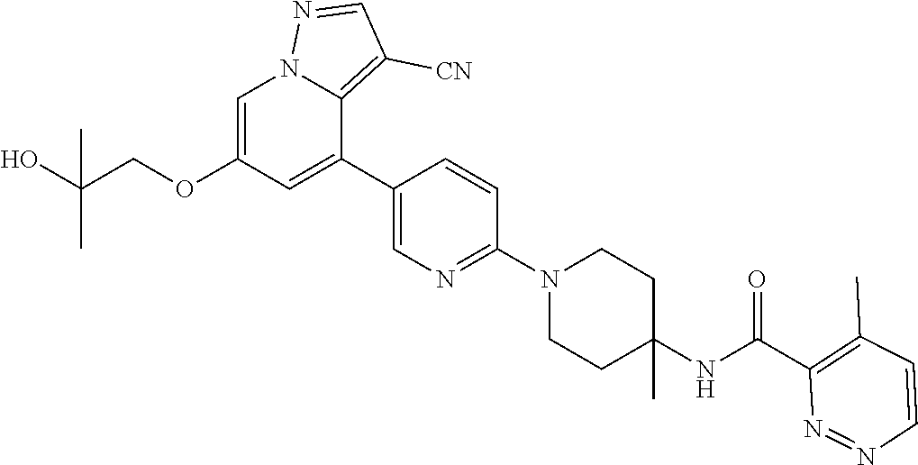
C1=C(OCC(O)(C)C)C=C(C2=CN=C(N3CCC(NC(C4=C(C)C=CN=N4)=O)(C)CC3)C=C2)C2=C([CN])C=NN12
